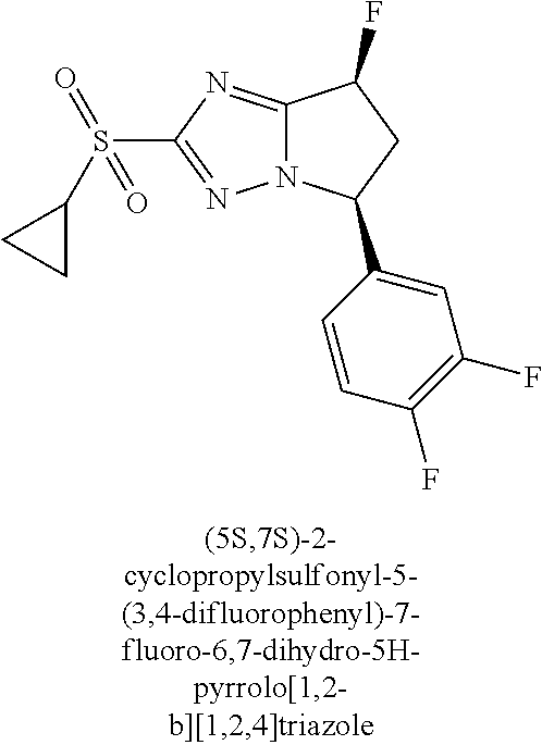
C12=NC(S(=O)(=O)C3CC3)=NN1C(C1=CC(F)=C(F)C=C1)CC2F
